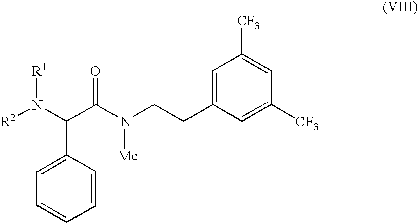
[R2]N(C(C(N(CCC1=CC([CF3])=CC([CF3])=C1)[Me])=O)C1=CC=CC=C1)[R1]
